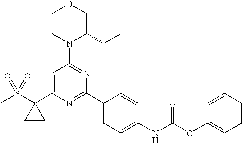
C1CN(C2=NC(C3=CC=C(NC(OC4=CC=CC=C4)=O)C=C3)=NC(C3(S(C)(=O)=O)CC3)=C2)C(CC)CO1
